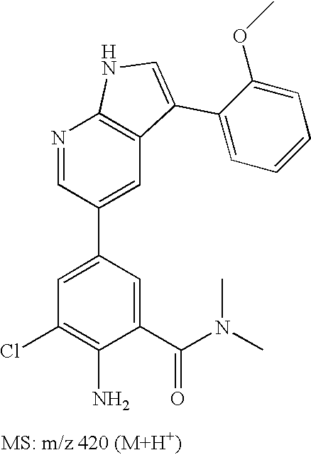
N1=CC(C2=CC(Cl)=C(N)C(C(N(C)C)=O)=C2)=CC2=C1NC=C2C1=CC=CC=C1OC
